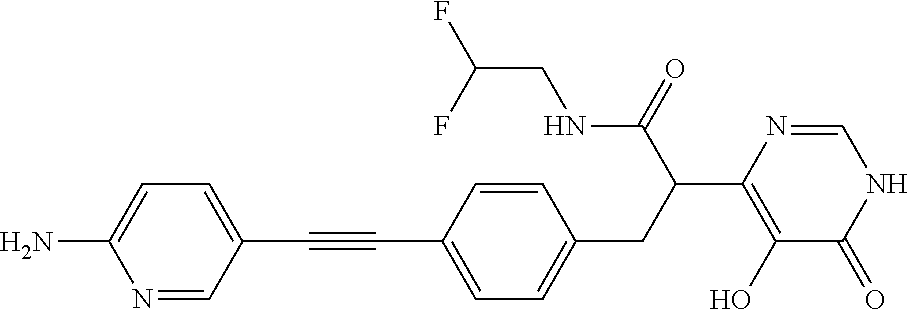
C1(C#CC2=CC=C(CC(C(NCC(F)F)=O)C3=C(O)C(=O)NC=N3)C=C2)=CC=C(N)N=C1
